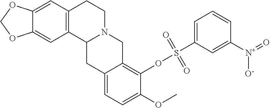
C12=C(C=C3C(=C1)OCO3)CCN1C2CC2=CC=C(OC)C(OS(C3=CC=CC([N+](=O)[O-])=C3)(=O)=O)=C2C1
